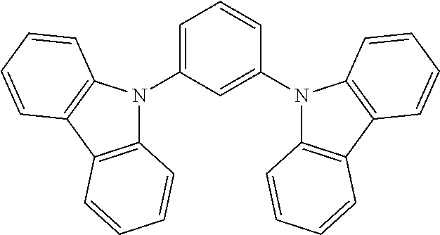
C12=C(C3=C(N1C1=CC=CC(N4C5=C(C6=C4C=CC=C6)C=CC=C5)=C1)C=CC=C3)C=CC=C2
